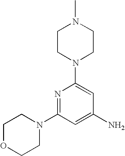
N1=C(N2CCOCC2)C=C(N)C=C1N1CCN(C)CC1
